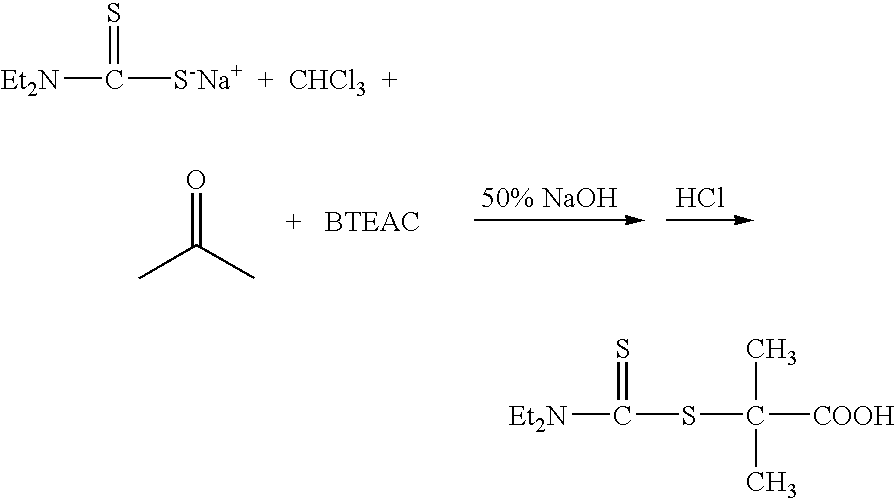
O=C(C)C.Cl.[Et2N]C(SC(C)(C)[COOH])=S.[Et2N]C([S-Na+  +  CHCl3  +])=S
